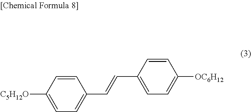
C1=C([C5H12O])C=CC(C=CC2=CC=C([OC6H12])C=C2)=C1
